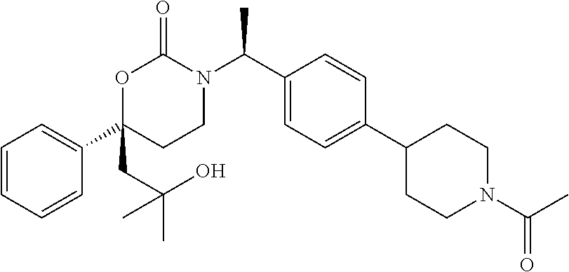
C1=CC=CC(C2(CC(C)(C)O)CCN(C(C3=CC=C(C4CCN(C(=O)C)CC4)C=C3)C)C(=O)O2)=C1
